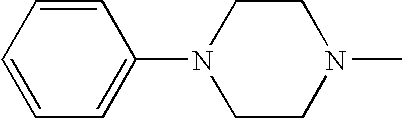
C1=CC=CC=C1N1CCN(C)CC1
